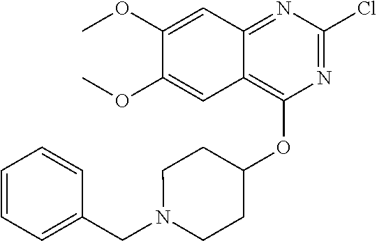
C1=CC=C(CN2CCC(OC3=C4C(=NC(Cl)=N3)C=C(OC)C(OC)=C4)CC2)C=C1
